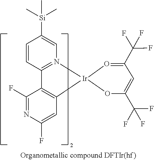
[Ir]12(N3=C(C=CC([Si](C)(C)C)=C3)C3=C1C=C(F)N=C3F)OC(C(F)(F)F)=CC(C(F)(F)F)=O2
